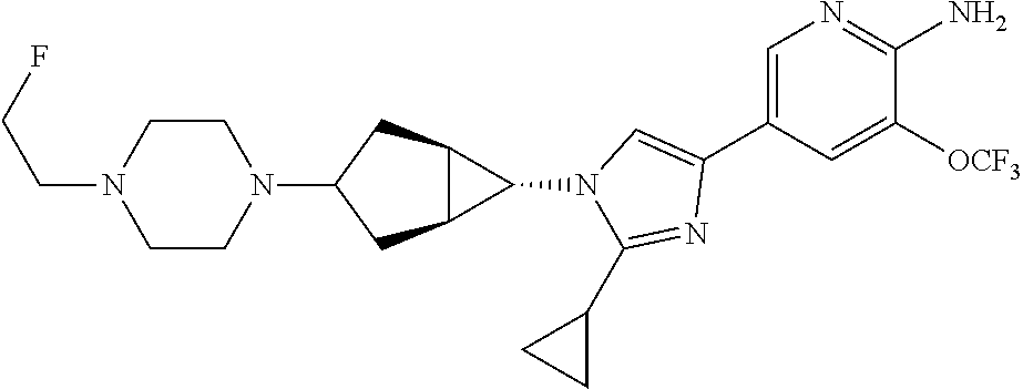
C1=C(C2=CN(C3C4C3CC(N3CCN(CCF)CC3)C4)C(C3CC3)=N2)C=C([OCF3])C(N)=N1
